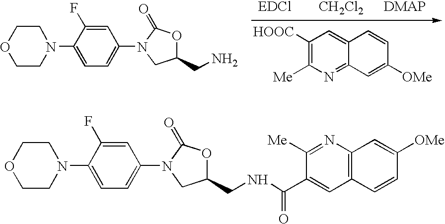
C1COCCN1C1=CC=C(N2CC(CN)OC2=O)C=C1F.C1([HOOC])=C([Me])N=C2C(=C1)C=CC([OMe])=C2.[CH2Cl2].C1COCCN1C1=CC=C(N2CC(CNC(C3=CC4=C(N=C3[Me])C=C([OMe])C=C4)=O)OC2=O)C=C1F
